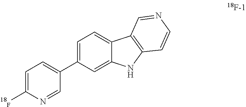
C1=C([18F])N=CC(C2=CC=C3C(=C2)NC2=C3C=NC=C2)=C1
